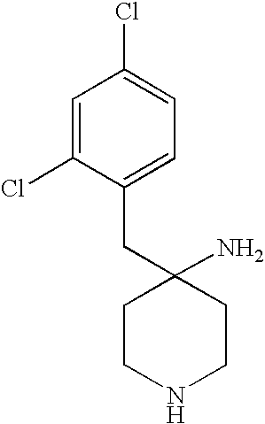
C(C1(N)CCNCC1)C1=CC=C(Cl)C=C1Cl
